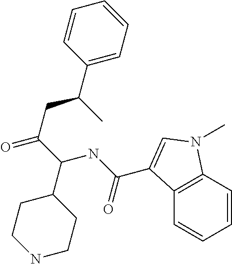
C1(C(C(=O)CC(C2=CC=CC=C2)C)NC(=O)C2=CN(C)C3=C2C=CC=C3)CCNCC1
